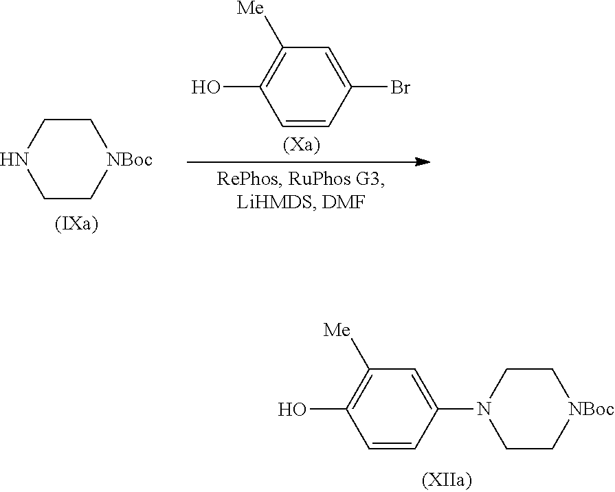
C1([Me])=C(O)C=CC(Br)=C1.C1NCC[NBoc]C1.C1([Me])=C(O)C=CC(N2CC[NBoc]CC2)=C1
